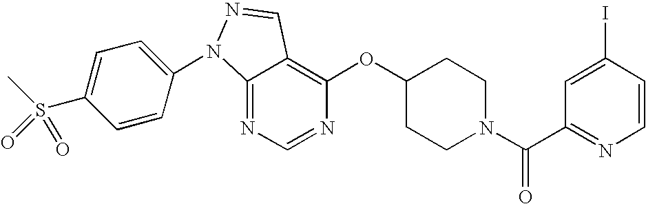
C12=NC=NC(OC3CCN(C(C4=NC=CC(I)=C4)=O)CC3)=C1C=NN2C1=CC=C(S(C)(=O)=O)C=C1
